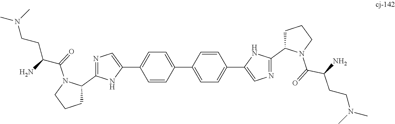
C1=CC(C2=CC=C(C3=CN=C(C4CCCN4C(C(CCN(C)C)N)=O)N3)C=C2)=CC=C1C1=CN=C(C2CCCN2C(C(N)CCN(C)C)=O)N1
